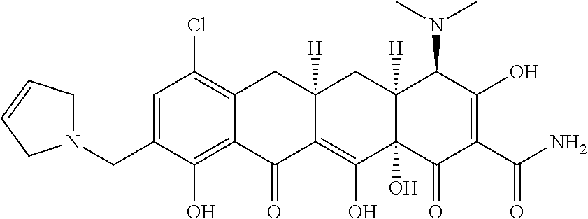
C1=C(CN2CC=CC2)C(O)=C2C(=C1Cl)CC1([H])C(=C(O)C3(O)C([H])(C1)C(N(C)C)C(O)=C(C(N)=O)C3=O)C2=O
